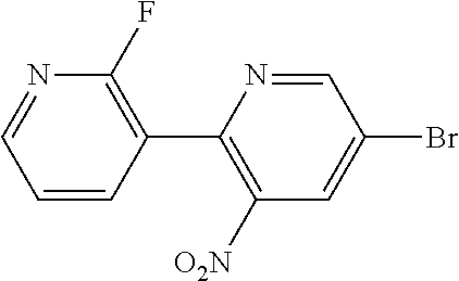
C1(F)=C(C2=C([O2N])C=C(Br)C=N2)C=CC=N1
